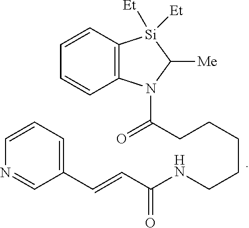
C(C1=CC=CN=C1)=CC(=O)NCCCCCC(=O)N1C2=C([Si]([Et])([Et])C1[Me])C=CC=C2
